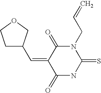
C1C(C=C2C(=O)N(CC=C)C(=S)NC2=O)COC1
